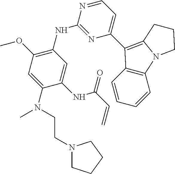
C1(C2=C3N(C4=C2C=CC=C4)CCC3)=CC=NC(NC2=C(OC)C=C(N(CCN3CCCC3)C)C(NC(C=C)=O)=C2)=N1
